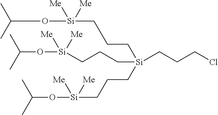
C(C[Si](CCC[Si](OC(C)C)([Me])[Me])(CCCCl)CCC[Si]([Me])(OC(C)C)[Me])C[Si](OC(C)C)([Me])[Me]
